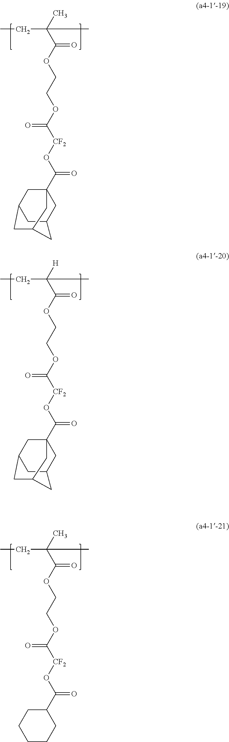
C(C(C)(C(OCCOC([CF2]OC(C12CC3CC(C1)CC(C3)C2)=O)=O)=O)C)C.C(C([H])(C(OCCOC([CF2]OC(C12CC3CC(C1)CC(C3)C2)=O)=O)=O)C)C.C(C(C)(C(OCCOC([CF2]OC(C1CCCCC1)=O)=O)=O)C)C
